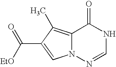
C12=C(C)C(C(=O)[EtO])=CN1N=CNC2=O
